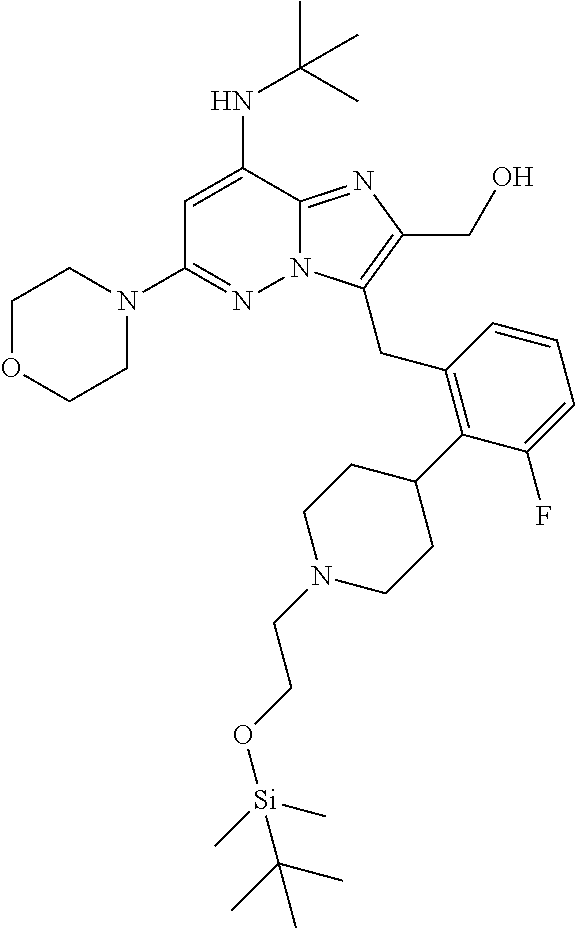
C1OCCN(C2=NN3C(=NC(CO)=C3CC3=C(C4CCN(CCO[Si](C)(C)C(C)(C)C)CC4)C(F)=CC=C3)C(NC(C)(C)C)=C2)C1
